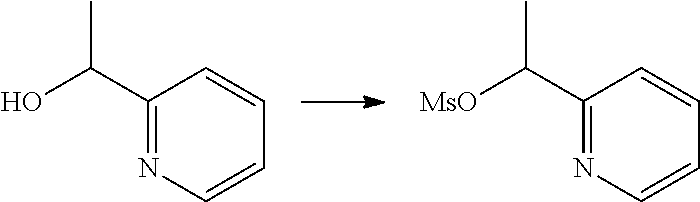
CC(C1=NC=CC=C1)O.CC(C1=NC=CC=C1)[MsO]
